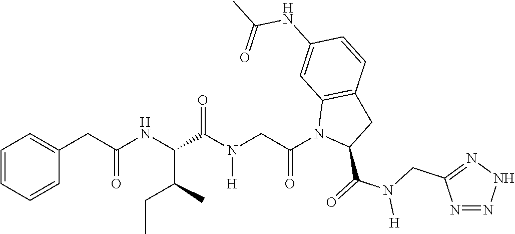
C(NC(C(N(CC(N1C(C(=O)N(CC2=NNN=N2)[H])CC2=C1C=C(NC(C)=O)C=C2)=O)[H])=O)C(C)CC)(=O)CC1=CC=CC=C1
